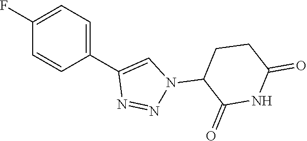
C1(C2=CN(C3C(=O)NC(=O)CC3)N=N2)=CC=C(F)C=C1
